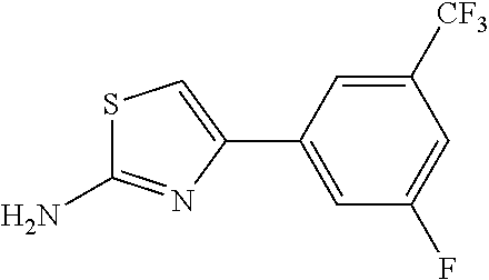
C1=C(C2=CSC(N)=N2)C=C([CF3])C=C1F
